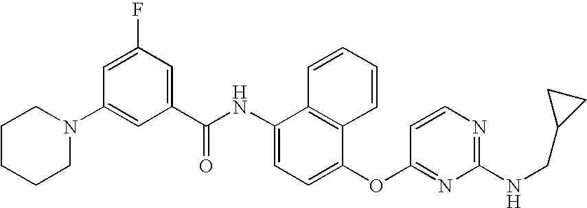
N1(C2=CC(C(NC3=CC=C(OC4=NC(NCC5CC5)=NC=C4)C4=C3C=CC=C4)=O)=CC(F)=C2)CCCCC1
